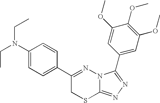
C1=C(N(CC)CC)C=CC(C2=NN3C(=NN=C3C3=CC(OC)=C(OC)C(OC)=C3)SC2)=C1
